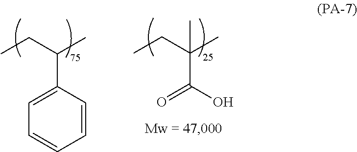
O=C(O)C(C)(C)CC.C1(C(C)CC)=CC=CC=C1
